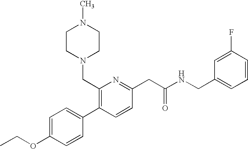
C1(OCC)=CC=C(C2=C(CN3CCN(C)CC3)N=C(CC(NCC3=CC=CC(F)=C3)=O)C=C2)C=C1
